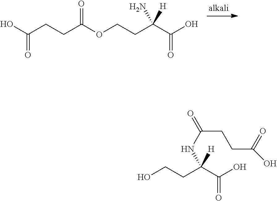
O=C(OCCC(C(O)=O)([H])N)CCC(O)=O.OCCC(C(O)=O)([H])NC(=O)CCC(O)=O
